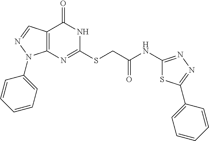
C12=C(N=C(SCC(NC3=NN=C(C4=CC=CC=C4)S3)=O)NC1=O)N(C1=CC=CC=C1)N=C2
